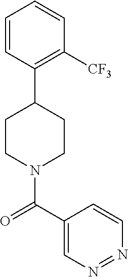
C1=CC(C2CCN(C(C3=CN=NC=C3)=O)CC2)=C([CF3])C=C1
